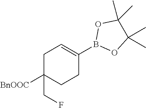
C1C(CF)([BnOOC])CCC(B2OC(C)(C)C(C)(C)O2)=C1
